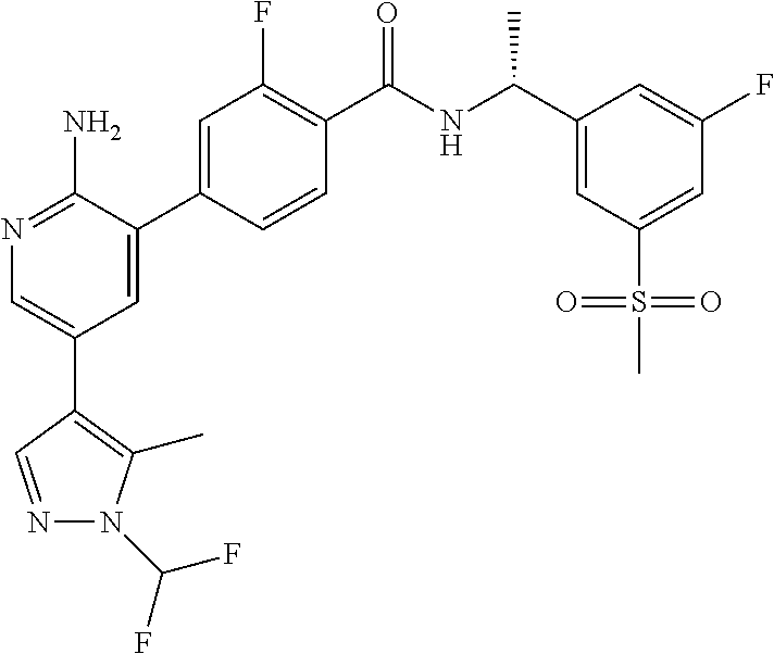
N1=C(N)C(C2=CC(F)=C(C(NC(C3=CC(S(C)(=O)=O)=CC(F)=C3)C)=O)C=C2)=CC(C2=C(C)N(C(F)F)N=C2)=C1
